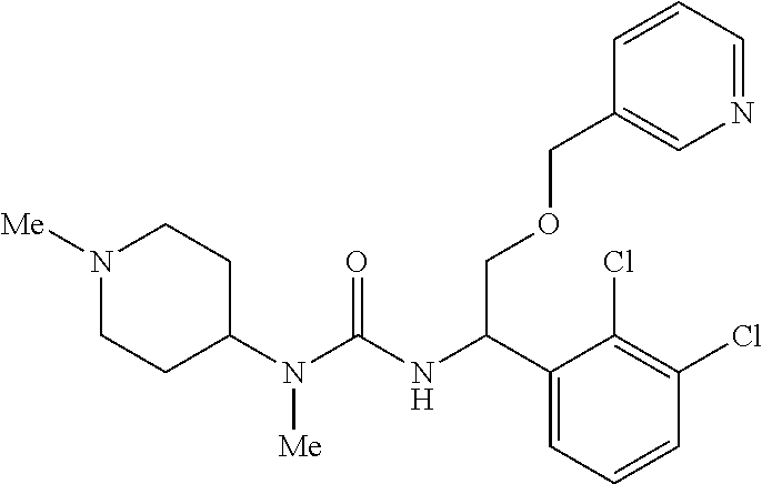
N1([Me])CCC(N(C(=O)NC(C2=CC=CC(Cl)=C2Cl)COCC2=CN=CC=C2)[Me])CC1
